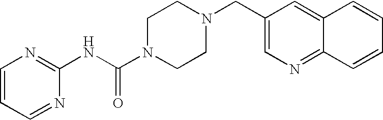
C1=CC=NC(NC(N2CCN(CC3=CN=C4C(=C3)C=CC=C4)CC2)=O)=N1
